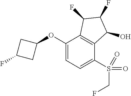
C1(OC2CC(F)C2)=CC=C(S(CF)(=O)=O)C2=C1C(F)C(F)C2O
